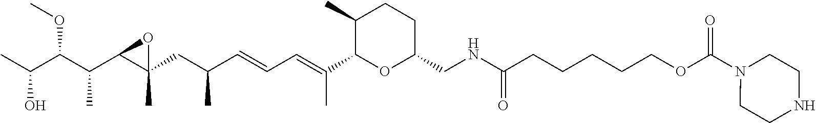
CC(C(C(C1C(CC(C=CC=C(C)C2OC(CNC(CCCCCOC(N3CCNCC3)=O)=O)CCC2C)C)(C)O1)C)OC)O
